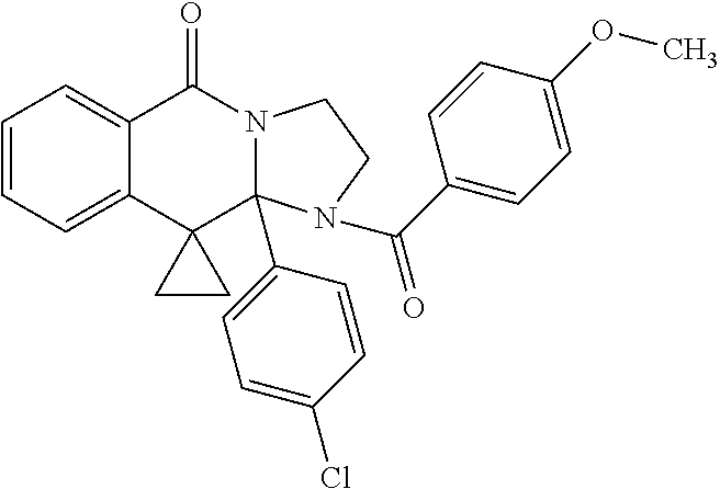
C1=CC=C2C(=C1)C(=O)N1C(C3=CC=C(Cl)C=C3)(C23CC3)N(C(C2=CC=C(OC)C=C2)=O)CC1
